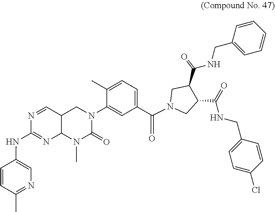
C1(C(N2CC(C(=O)NCC3=CC=C(Cl)C=C3)C(C(NCC3=CC=CC=C3)=O)C2)=O)=CC=C(C)C(N2CC3C(N(C)C2=O)N=C(NC2=CN=C(C)C=C2)N=C3)=C1
